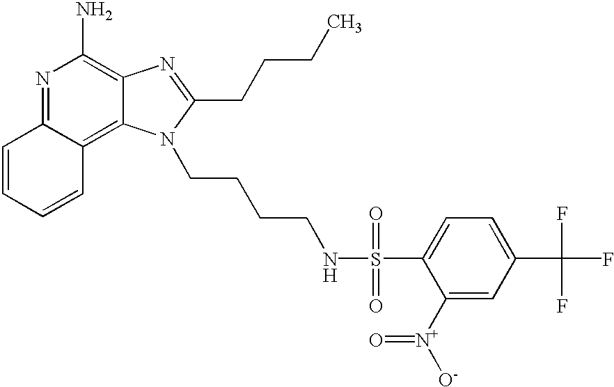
N1=C2C(=C3C(=C1N)N=C(CCCC)N3CCCCNS(C1=CC=C(C(F)(F)F)C=C1[N+]([O-])=O)(=O)=O)C=CC=C2
